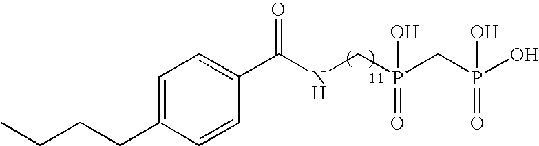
CCCCC1=CC=C(C(NCP(CP(O)(O)=O)(=O)O)=O)C=C1
